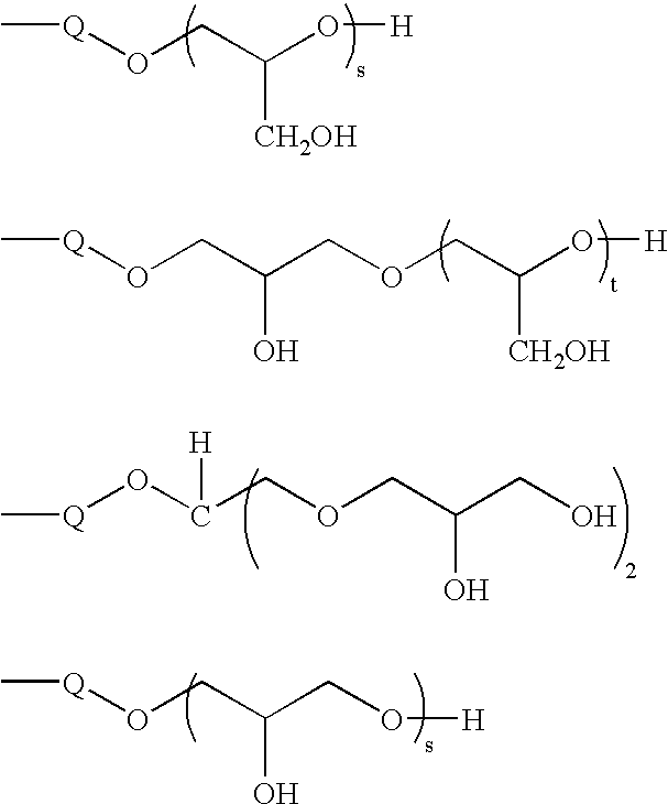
[Q](OCC(O[H])[CH2OH])C.C(OCC(O[H])[CH2OH])C(CO[Q]C)O.[Q](OC(COCC(CO)O)[H])C.[Q](OCC(CO[H])O)C
